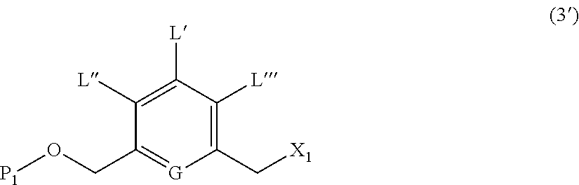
C1(C[X1])=C([L])C([L])=C([L])C(CO[P1])=[G]1
